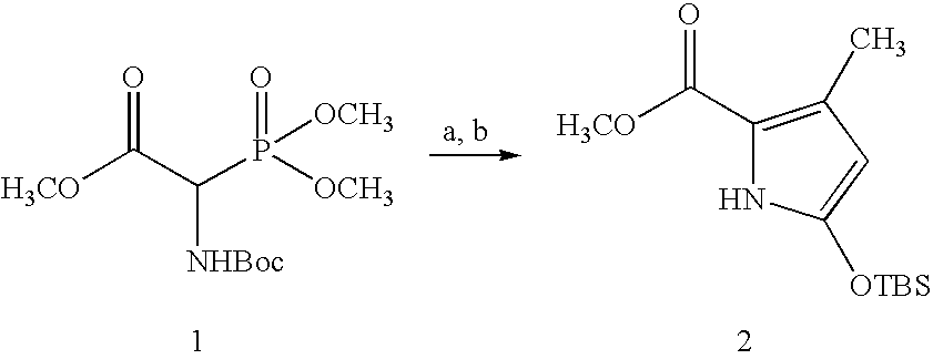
[H3CO]C(C(P([OCH3])(=O)[OCH3])[NHBoc])=O.C1(C([H3CO])=O)=C(C)C=C([OTBS])N1
